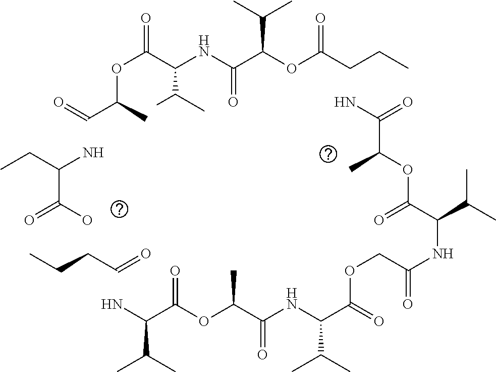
C(C=O)CC.NC(C(O)=O)CC.NC(C(C)C)C(OC(C(NC(C(=O)OCC(NC(C(C)C)C(=O)OC(C(N)=O)C)=O)C(C)C)=O)C)=O.O(C(C(NC(C(OC(CCC)=O)C(C)C)=O)C(C)C)=O)C(C=O)C
